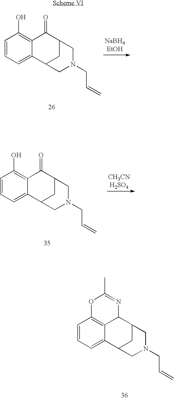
C1=CC=C2C(=C1O)C(=O)C1CC2CN(CC=C)C1.C1=CC=C2C(=C1O)C(=O)C1CC2CN(CC=C)C1.C1=CC=C2C3=C1OC(C)=NC3C1CC2CN(CC=C)C1
